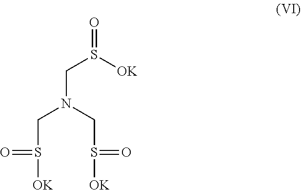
C(S([OK])=O)N(CS([OK])=O)CS(=O)[OK]
